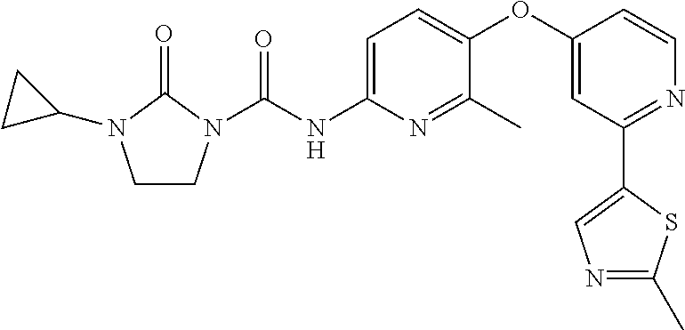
C1CN(C(NC2=CC=C(OC3=CC(C4=CN=C(C)S4)=NC=C3)C(C)=N2)=O)C(=O)N1C1CC1
